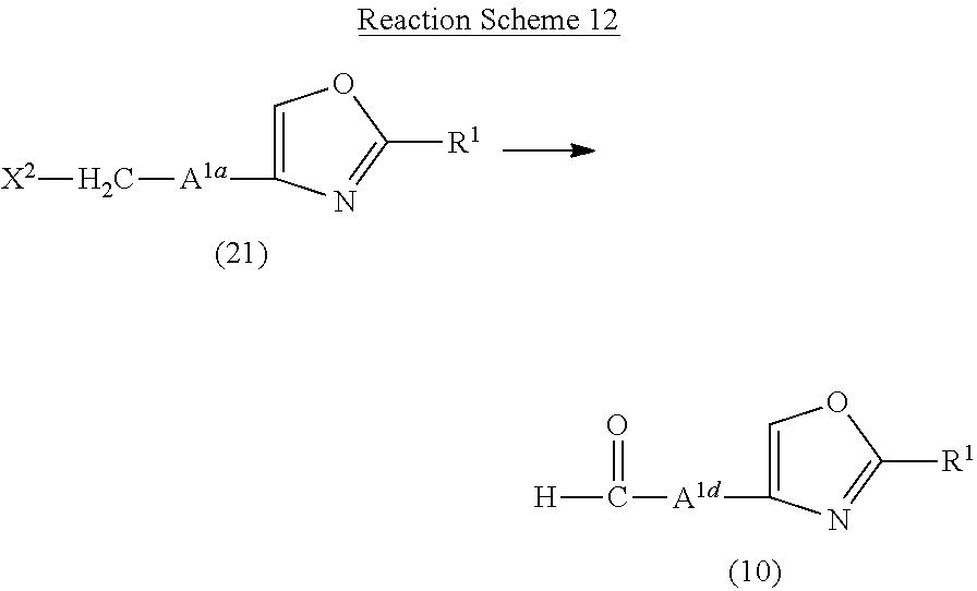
C1=C([A1a]C[X2])N=C([R1])O1.C1=C([A1d]C([H])=O)N=C([R1])O1
